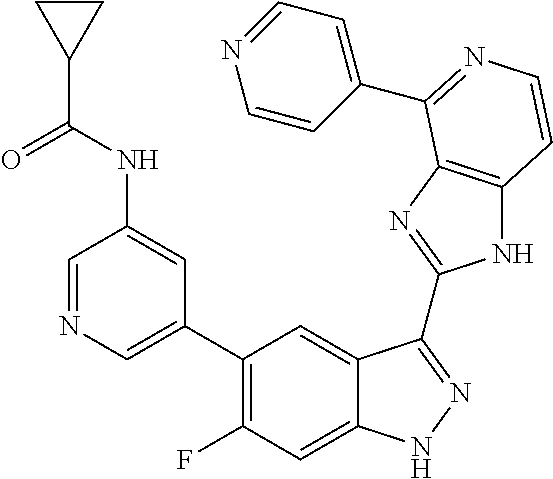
C1=C(C2=C(F)C=C3C(=C2)C(C2=NC4=C(N2)C=CN=C4C2=CC=NC=C2)=NN3)C=C(NC(C2CC2)=O)C=N1
